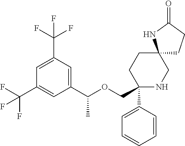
C1(C(OCC2(C3=CC=CC=C3)NCC3(CC2)CCC(=O)N3)C)=CC(C(F)(F)F)=CC(C(F)(F)F)=C1
